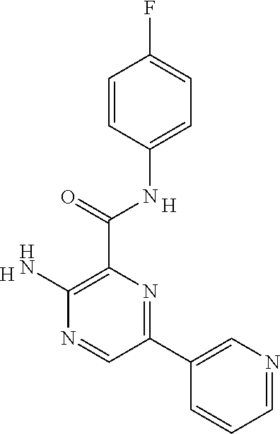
C1=C(NC(C2=C(N)N=CC(C3=CN=CC=C3)=N2)=O)C=CC(F)=C1.[H].[H]
